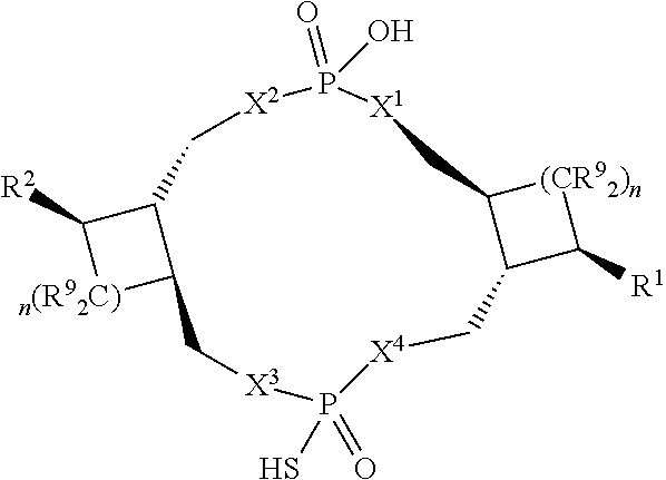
[n(R92C)]1C2C(C1[R2])C[X2]P(=O)(O)[X1]CC1C(C([R1])[(CR92)n]1)C[X4]P(=O)(S)[X3]C2
